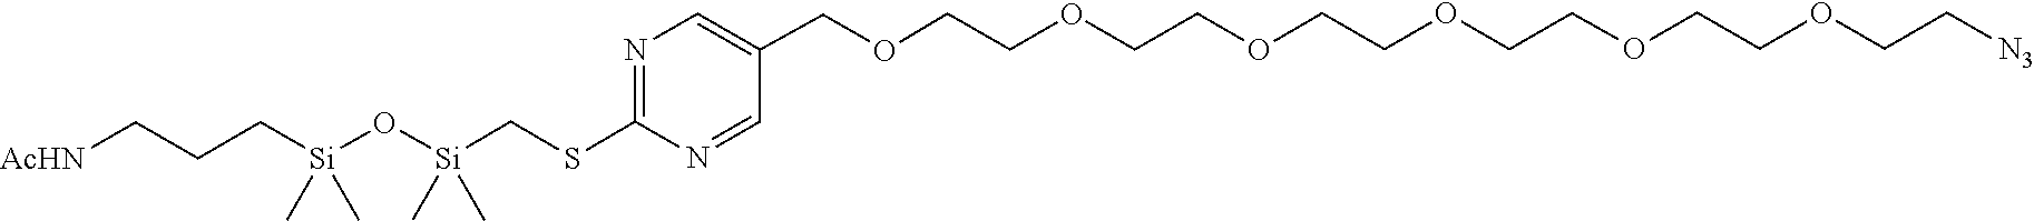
C(C[AcHN])C[Si](O[Si](CSC1=NC=C(COCCOCCOCCOCCOCCOCC[N3])C=N1)(C)C)(C)C
